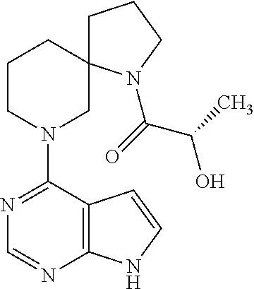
N1=C(N2CC3(CCC2)CCCN3C(=O)C(O)C)C2=C(N=C1)NC=C2
